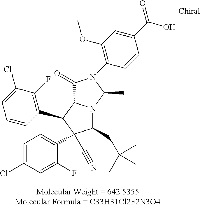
C1(Cl)=CC=C(C2(C#N)C(CC(C)(C)C)N3C(C2C2=C(F)C(Cl)=CC=C2)C(=O)N(C2=C(OC)C=C(C(O)=O)C=C2)C3C)C(F)=C1
